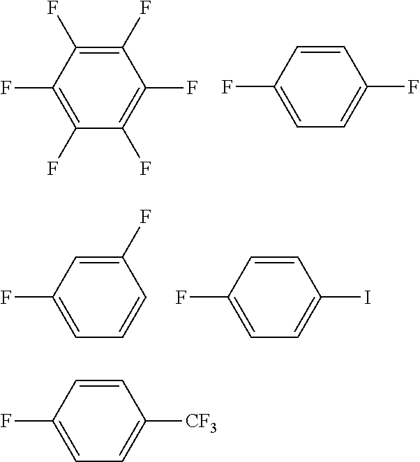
FC1=C(F)C(F)=C(F)C(F)=C1F.C1=CC(F)=CC=C1F.C1=C(F)C=CC=C1F.C1=CC(I)=CC=C1F.C1=CC([CF3])=CC=C1F
